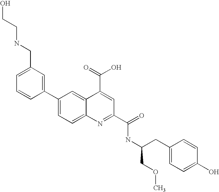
C1(CNCCO)=CC=CC(C2=CC=C3C(=C2)C(C(=O)O)=CC(C(=O)NC(CC2=CC=C(O)C=C2)COC)=N3)=C1
